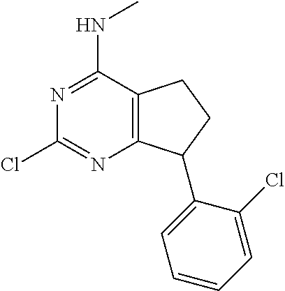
C12=C(C(NC)=NC(Cl)=N1)CCC2C1=CC=CC=C1Cl
